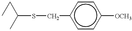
C(SCc1ccc([OCH3])cc1)(CC)C
